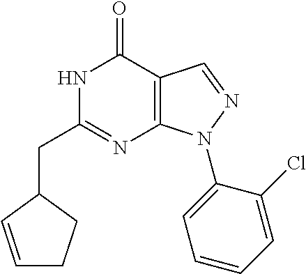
C1(CC2=NC3=C(C(=O)N2)C=NN3C2=CC=CC=C2Cl)C=CCC1
